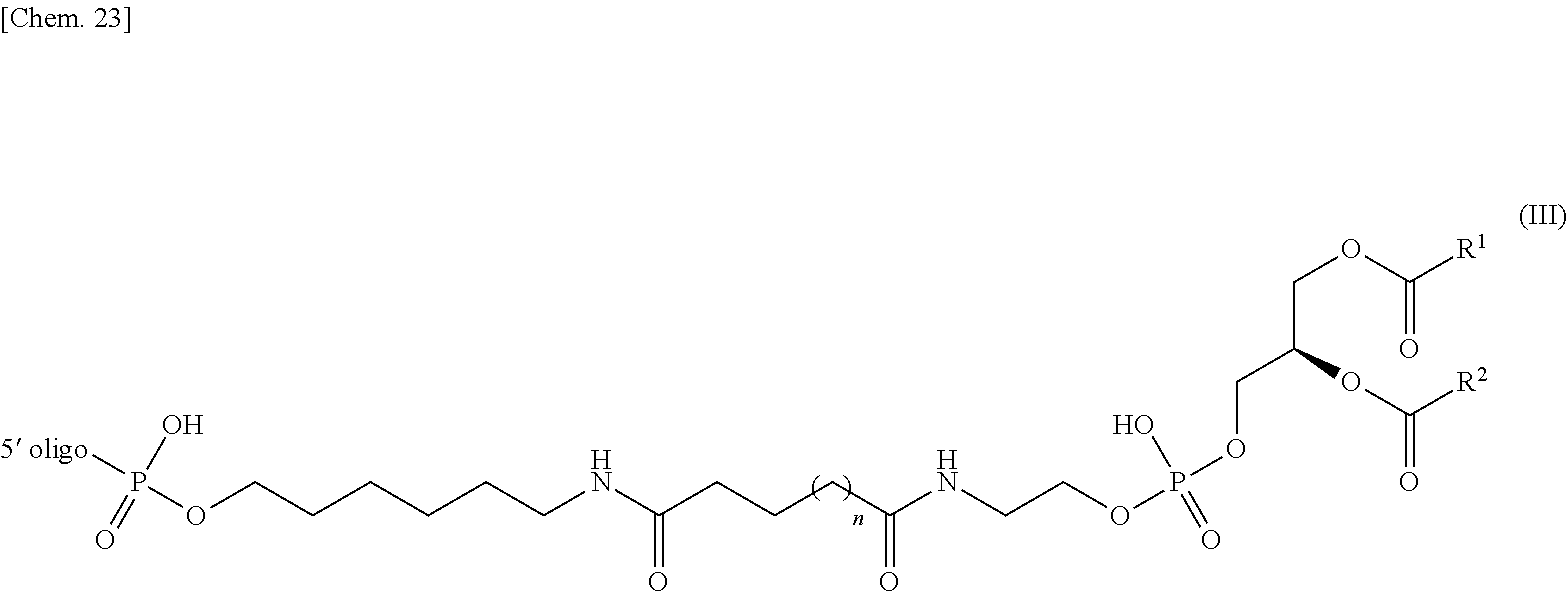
N(CCOP(=O)(O)OCC(COC([R1])=O)OC([R2])=O)C(CCCC(NCCCCCCOP(O)(=O)[5 oligo])=O)=O
